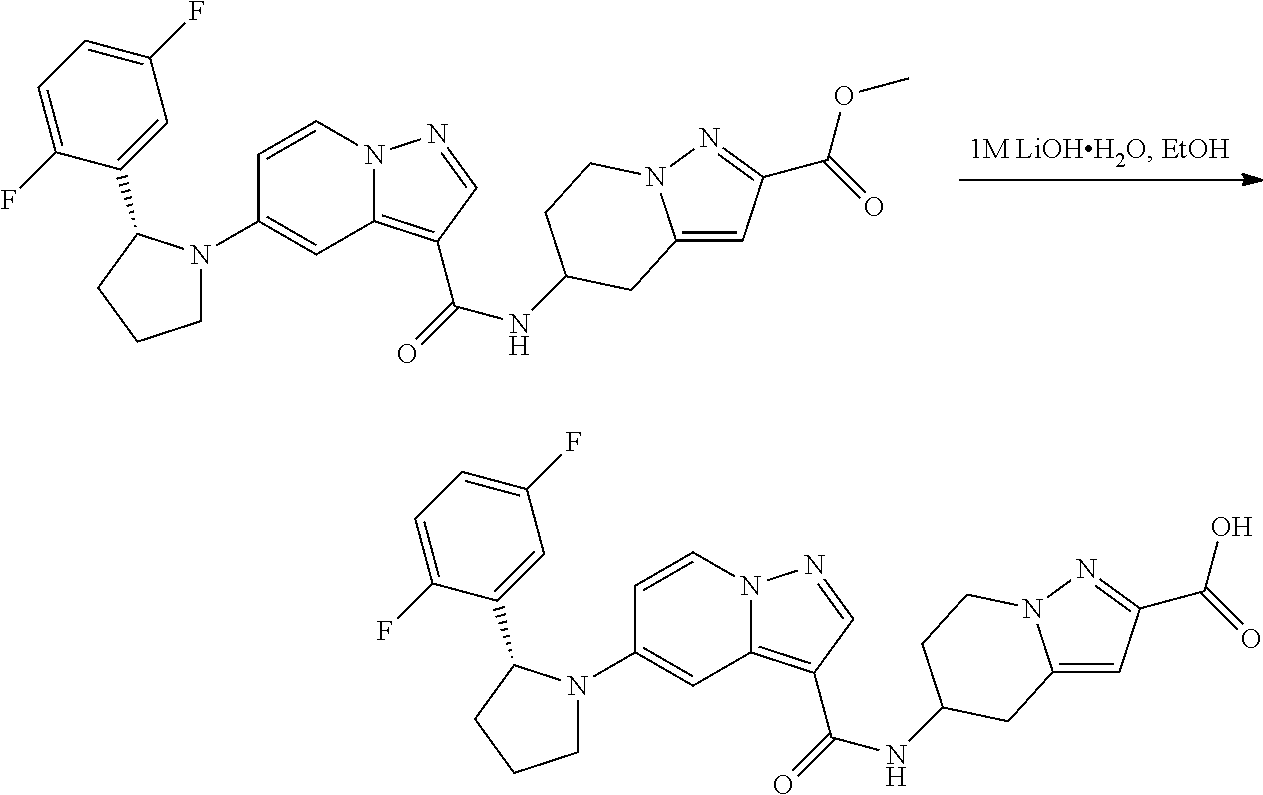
C1(N2CCCC2C2=CC(F)=CC=C2F)=CC2=C(C(=O)NC3CCN4C(=CC(C(=O)OC)=N4)C3)C=NN2C=C1.C1(N2CCCC2C2=CC(F)=CC=C2F)=CC2=C(C(=O)NC3CCN4C(=CC(C(=O)O)=N4)C3)C=NN2C=C1
